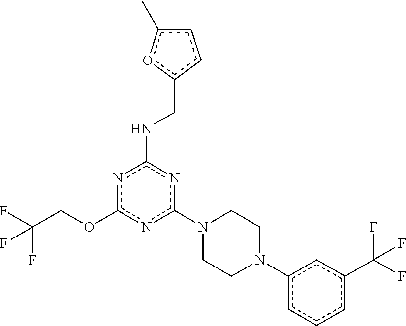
c1(N2CCN(c3cccc(C(F)(F)F)c3)CC2)nc(NCc2ccc(C)o2)nc(OCC(F)(F)F)n1
